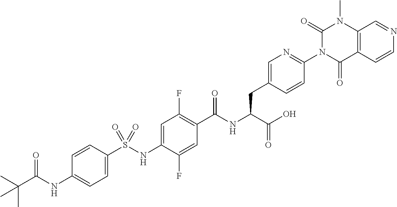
C1=C(S(NC2=CC(F)=C(C(NC(C(O)=O)CC3=CN=C(N4C(=O)C5=C(N(C)C4=O)C=NC=C5)C=C3)=O)C=C2F)(=O)=O)C=CC(NC(C(C)(C)C)=O)=C1
